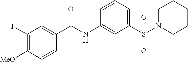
C1CN(S(=O)(=O)C2=CC=CC(NC(C3=CC(I)=C([MeO])C=C3)=O)=C2)CCC1
